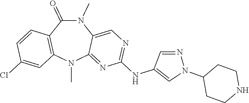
N1(C)C(=O)C2=C(N(C)C3=NC(NC4=CN(C5CCNCC5)N=C4)=NC=C13)C=C(Cl)C=C2
